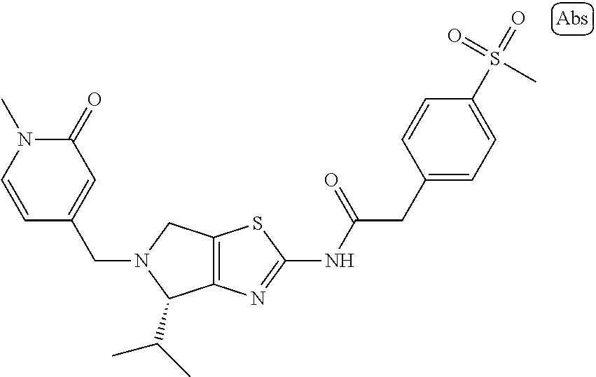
C12=C(N=C(NC(CC3=CC=C(S(=O)(=O)C)C=C3)=O)S1)C(C(C)C)N(CC1=CC(=O)N(C)C=C1)C2
